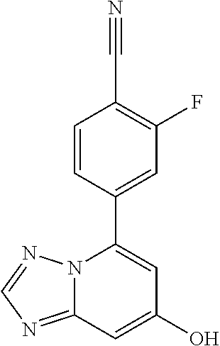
C1=CC(C2=CC(O)=CC3=NC=NN23)=CC(F)=C1C#N
